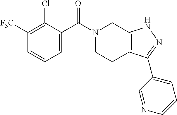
C1([F3C])=C(Cl)C(C(N2CCC3=C(C2)NN=C3C2=CC=CN=C2)=O)=CC=C1
